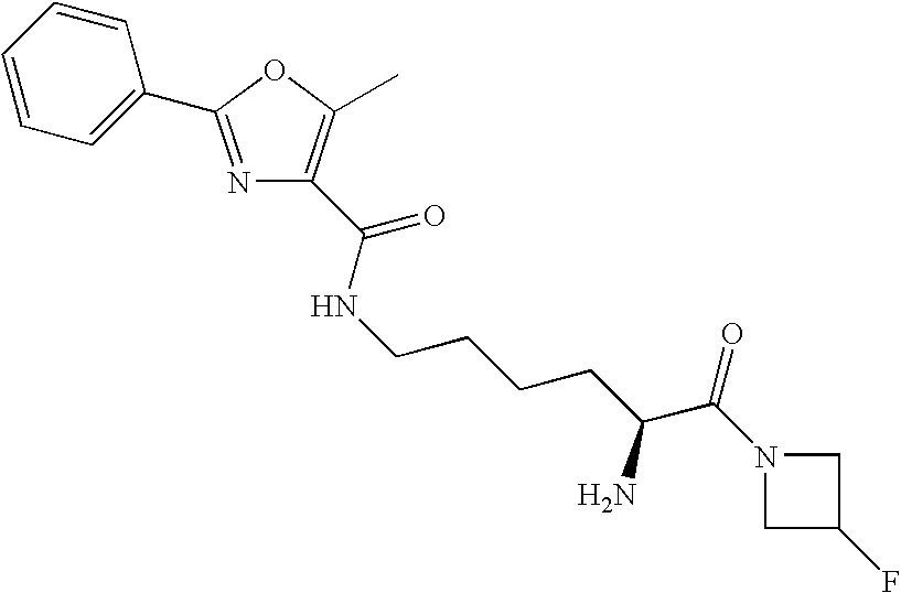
C(NCCCCC(C(N1CC(F)C1)=O)N)(=O)C1=C(C)OC(C2=CC=CC=C2)=N1
